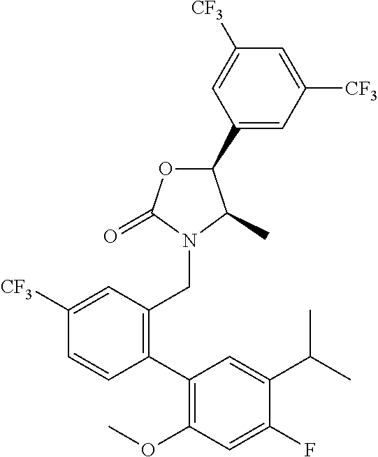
C1(C2=C(OC)C=C(F)C(C(C)C)=C2)=C(CN2C(C)C(C3=CC([CF3])=CC([CF3])=C3)OC2=O)C=C([CF3])C=C1
